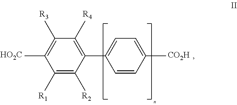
[HO2C].C1(C)=C(C)C(C)=C(C)C(C2=CC=C(C)C=C2)=C1C.[R3].[R4].[R1].[R2].[CO2H]
